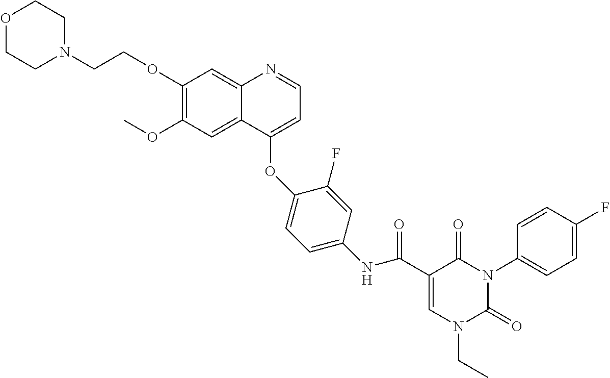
C1=C(C(NC2=CC=C(OC3=CC=NC4=CC(OCCN5CCOCC5)=C(OC)C=C43)C(F)=C2)=O)C(=O)N(C2=CC=C(F)C=C2)C(=O)N1CC
